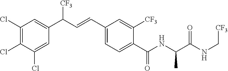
C(C)(NC(=O)C1=CC=C(C=CC([CF3])C2=CC(Cl)=C(Cl)C(Cl)=C2)C=C1[CF3])C(NC[CF3])=O
